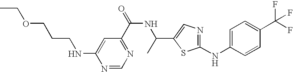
C1(NC2=CC=C(C(F)(F)F)C=C2)=NC=C(C(C)NC(=O)C2=NC=NC(NCCCOCC)=C2)S1
